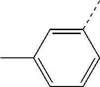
CC1=CC=CC(C)=C1
